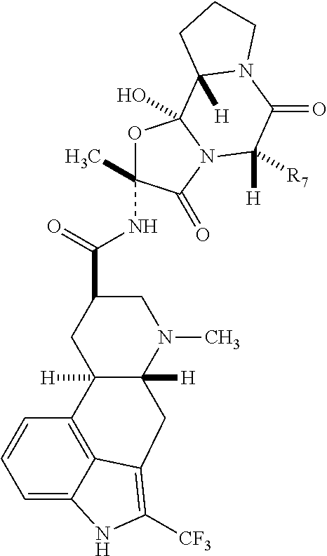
C12([H])C([H])(N(C)CC(C(=O)NC3(C)OC4(O)N(C3=O)C([R7])([H])C(=O)N3C4([H])CCC3)C1)CC1=C([CF3])NC3=CC=CC2=C31
